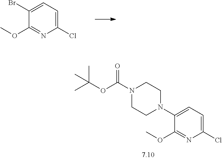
C1(Cl)=CC=C(Br)C(OC)=N1.C1(Cl)=CC=C(N2CCN(C(OC(C)(C)C)=O)CC2)C(OC)=N1
